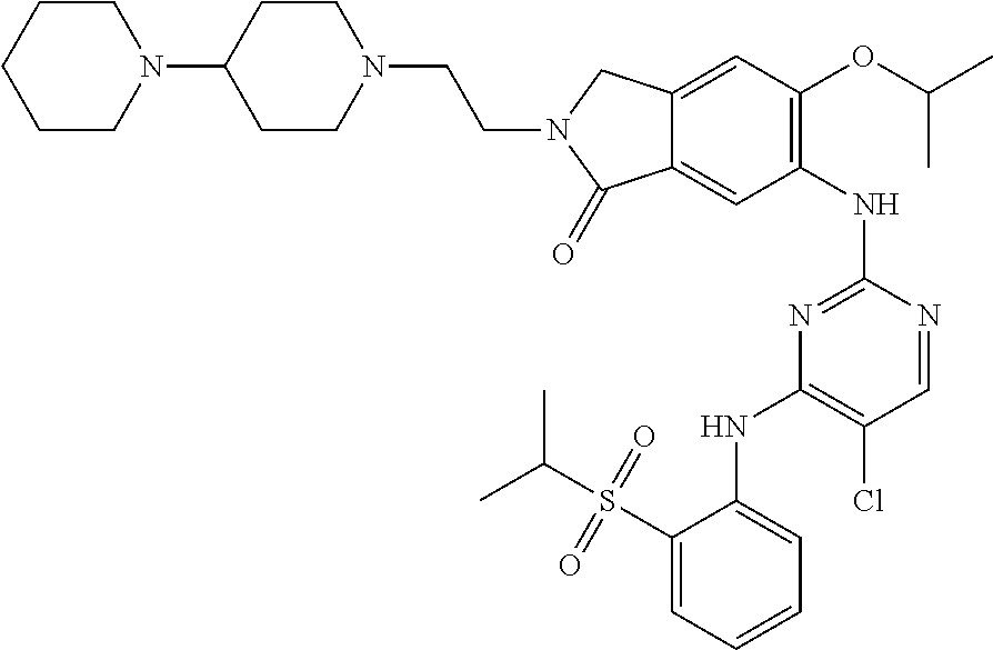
C1(NC2=NC(NC3=CC=CC=C3S(C(C)C)(=O)=O)=C(Cl)C=N2)=C(OC(C)C)C=C2C(=C1)C(=O)N(CCN1CCC(N3CCCCC3)CC1)C2
